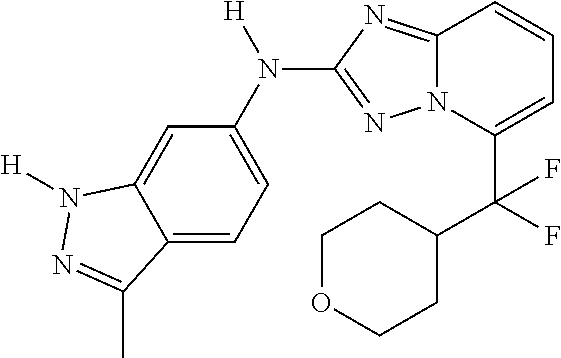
C12=CC=C(N([H])C3=NN4C(=N3)C=CC=C4C(F)(C3CCOCC3)F)C=C1N([H])N=C2C
